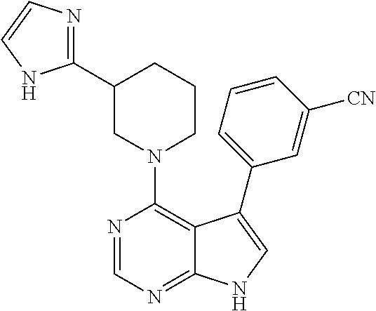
N1(C2=C3C(=NC=N2)NC=C3C2=CC=CC([CN])=C2)CCCC(C2=NC=CN2)C1
